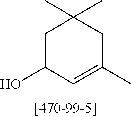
C1C(O)C=C(C)CC1(C)C
